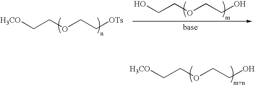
[H3CO]CCOCCO.[H3CO]CCOCC[OTs].OCCOCCO
